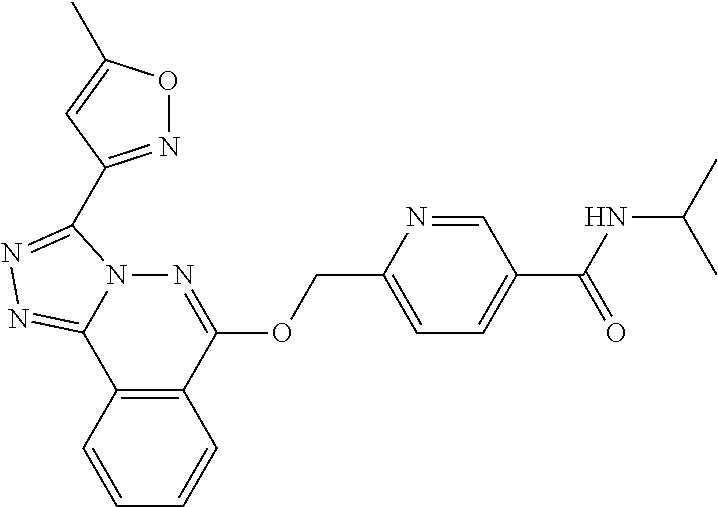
C1=CC2=C(C=C1)C(OCC1=CC=C(C(NC(C)C)=O)C=N1)=NN1C2=NN=C1C1=NOC(C)=C1
